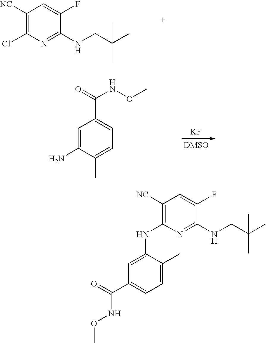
C1([NC])=C(Cl)N=C(NCC(C)(C)C)C(F)=C1.[KF].C1=C(N)C(C)=CC=C1C(=O)NOC.C1([NC])=C(NC2=CC(C(=O)NOC)=CC=C2C)N=C(NCC(C)(C)C)C(F)=C1
